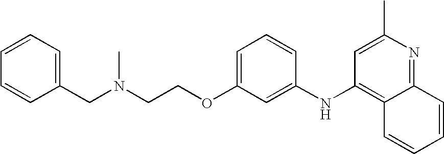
N(CCOC1=CC=CC(NC2=C3C(=NC(C)=C2)C=CC=C3)=C1)(CC1=CC=CC=C1)C
